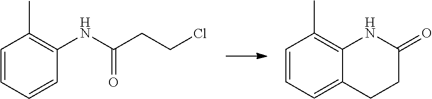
C1=CC=CC(NC(CCCl)=O)=C1C.C1=CC=C2C(=C1C)NC(=O)CC2
